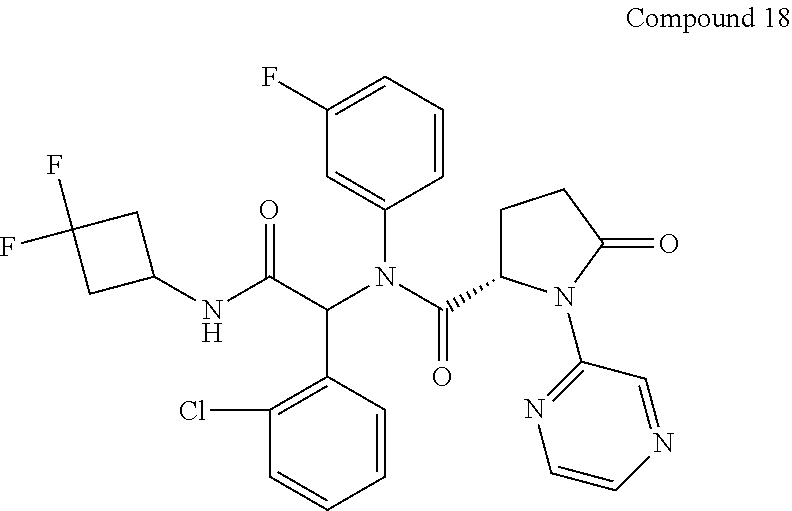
C1(F)=CC=CC(N(C(C(=O)NC2CC(F)(F)C2)C2=C(Cl)C=CC=C2)C(=O)C2CCC(=O)N2C2=NC=CN=C2)=C1
